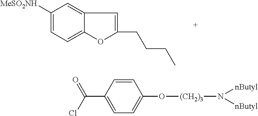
C1([MeSO2NH])=CC=C2C(=C1)C=C(CCCC)O2.C(C1=CC=C(O[(CH2)3]N([nButyl])[nButyl])C=C1)(=O)Cl
